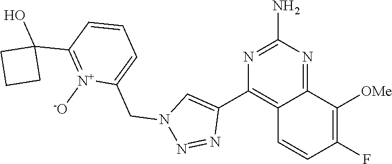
C12=NC(N)=NC(C3=CN(CC4=CC=CC(C5(O)CCC5)=[N+]4[-O])N=N3)=C1C=CC(F)=C2[OMe]
